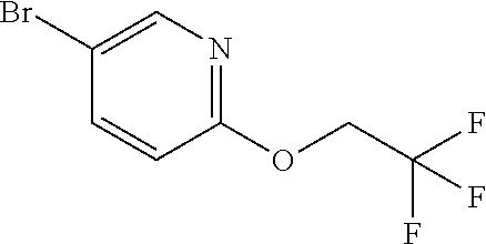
C1(Br)=CN=C(OCC(F)(F)F)C=C1
